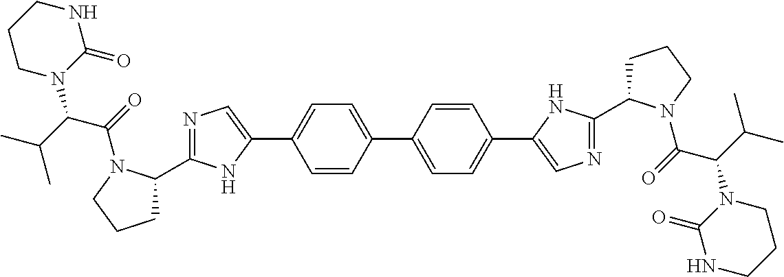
C1=CC(C2=CC=C(C3=CN=C(C4CCCN4C(C(C(C)C)N4C(=O)NCCC4)=O)N3)C=C2)=CC=C1C1=CN=C(C2CCCN2C(C(C(C)C)N2C(=O)NCCC2)=O)N1
